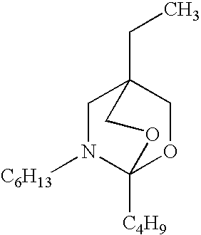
C1N([C6H13])C2([C4H9])OCC1(CC)CO2
